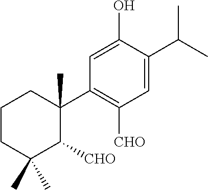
C1=C(O)C(C(C)C)=CC([CHO])=C1C1(C)C([CHO])C(C)(C)CCC1
